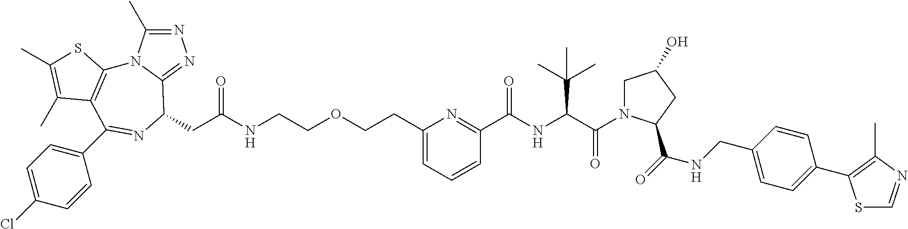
N1=C(C)N2C(=N1)C(CC(NCCOCCC1=CC=CC(C(NC(C(=O)N3CC(O)CC3C(=O)NCC3=CC=C(C4=C(C)N=CS4)C=C3)C(C)(C)C)=O)=N1)=O)N=C(C1=CC=C(Cl)C=C1)C1=C2SC(C)=C1C
